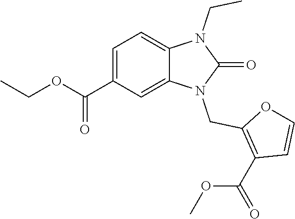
C1=C(C(OCC)=O)C=C2C(=C1)N(CC)C(=O)N2CC1=C(C(OC)=O)C=CO1
